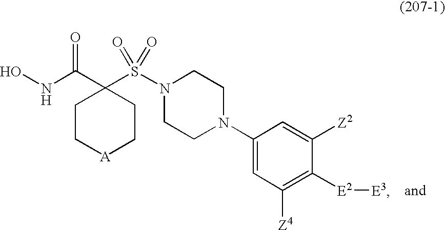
C1C[A]CCC1(C(NO)=O)S(N1CCN(C2=CC([Z4])=C([E2][E3])C([Z2])=C2)CC1)(=O)=O
